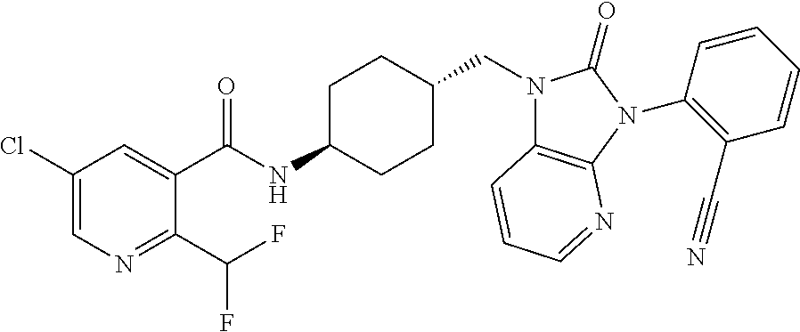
C1(Cl)=CN=C(C(F)F)C(C(NC2CCC(CN3C4=C(N(C5=C(C#N)C=CC=C5)C3=O)N=CC=C4)CC2)=O)=C1
